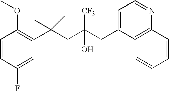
C1(F)=CC(C(CC(CC2=CC=NC3=C2C=CC=C3)([CF3])O)(C)C)=C(OC)C=C1
